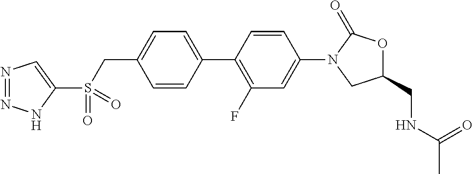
C(C1=CC=C(C2=C(F)C=C(N3CC(CNC(=O)C)OC3=O)C=C2)C=C1)S(C1=CN=NN1)(=O)=O
